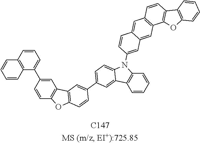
C1=CC2=C(C(C3=CC4=C(C=C3)OC3=C4C=C(C4=CC=C5N(C6=CC7=CC8=C(C=C7C=C6)C=CC6=C8OC7=C6C=CC=C7)C6=C(C=CC=C6)C5=C4)C=C3)=C1)C=CC=C2
